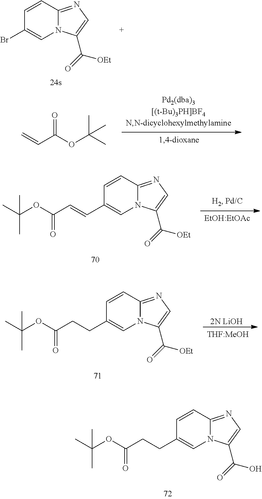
C1=CC2=NC=C(C([OEt])=O)N2C=C1Br.C=CC(OC(C)(C)C)=O.C1=CC2=NC=C(C([OEt])=O)N2C=C1C=CC(OC(C)(C)C)=O.C1=CC2=NC=C(C([OEt])=O)N2C=C1CCC(OC(C)(C)C)=O.[2N LiOH].C1=CC2=NC=C(C(O)=O)N2C=C1CCC(OC(C)(C)C)=O
